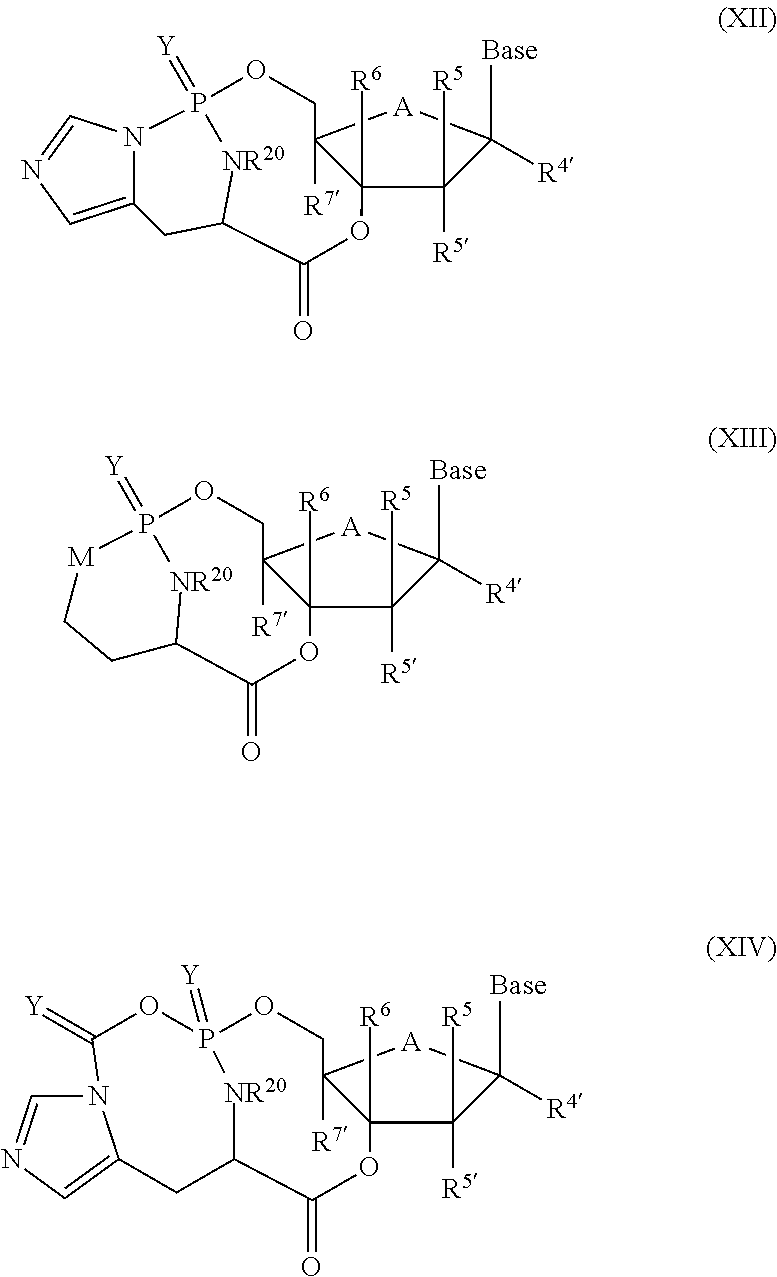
C1([R4])([Base])[A]C2([R7])C([R6])(C1([R5])[R5])OC(=O)C1CC3=CN=CN3P(=[Y])(OC2)[NR20]1.C1([R4])([Base])[A]C2([R7])C([R6])(C1([R5])[R5])OC(=O)C1[NR20]P(=[Y])(OC2)[M]CC1.C1([R4])([Base])[A]C2([R7])C([R6])(C1([R5])[R5])OC(=O)C1[NR20]P(=[Y])(OC2)OC(=[Y])N2C=NC=C2C1
